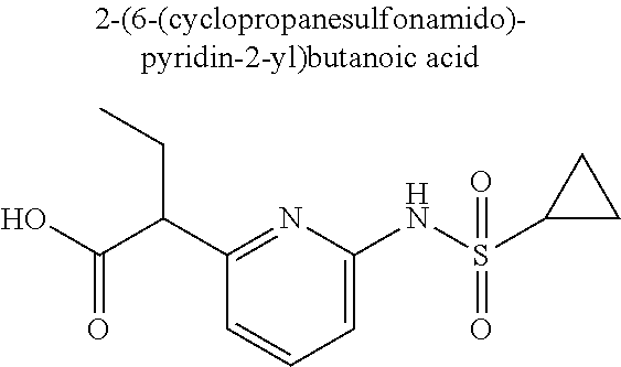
C1(C(C(O)=O)CC)=NC(NS(C2CC2)(=O)=O)=CC=C1
